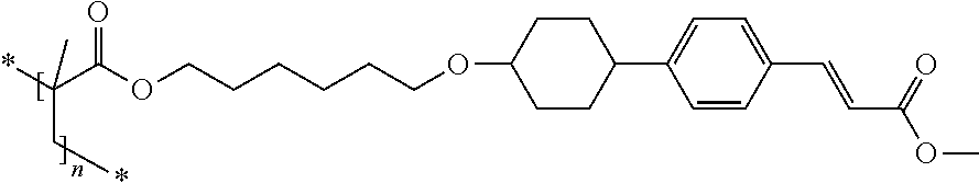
*C(C(OCCCCCCOC1CCC(C2=CC=C(C=CC(OC)=O)C=C2)CC1)=O)(C)C*
